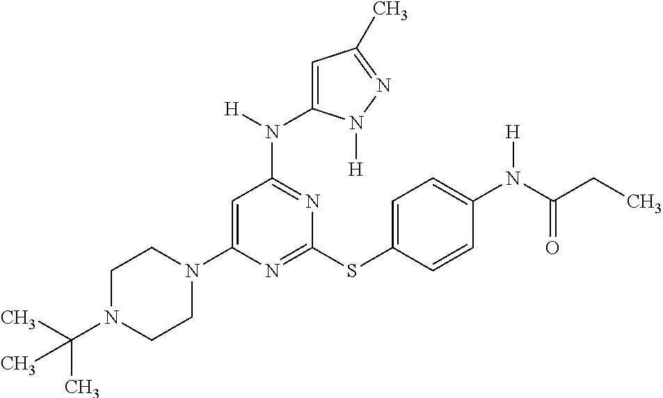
N1=C(SC2=CC=C(N(C(CC)=O)[H])C=C2)N=C(N(C2=CC(C)=NN2[H])[H])C=C1N1CCN(C(C)(C)C)CC1
